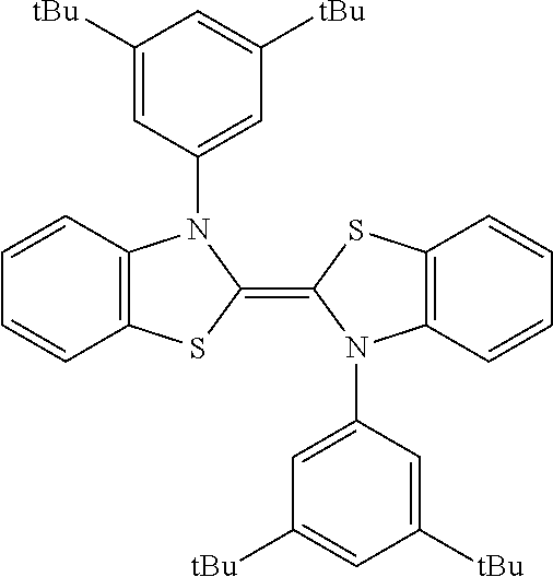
C1([tBu])=CC([tBu])=CC(N2C3=C(SC2=C2N(C4=CC([tBu])=CC([tBu])=C4)C4=C(S2)C=CC=C4)C=CC=C3)=C1
